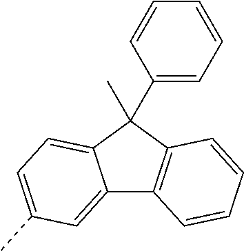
C12=CC(C)=CC=C1C(C)(C1=CC=CC=C1)C1=C2C=CC=C1
